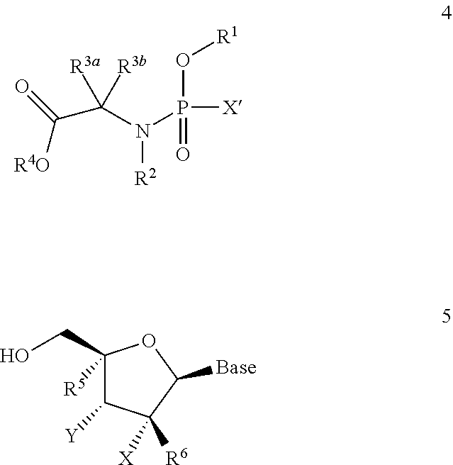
P([X])(=O)(O[R1])N([R2])C(C([R4O])=O)([R3a])[R3b].C1(CO)([R5])C([Y])C([X])([R6])C([Base])O1
